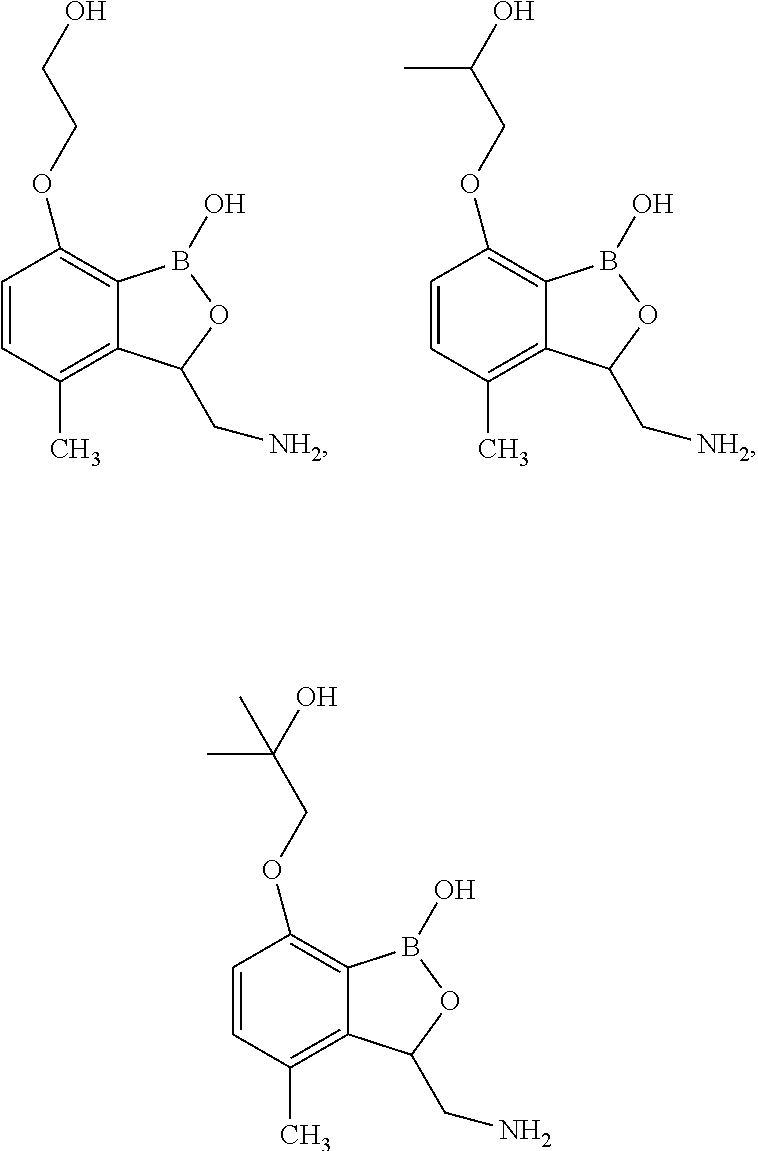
C12=C(C)C=CC(OCC(O)(C)C)=C1B(O)OC2CN.C12=C(C)C=CC(OCCO)=C1B(O)OC2C[NH2].C12=C(C)C=CC(OCC(O)C)=C1B(O)OC2C[NH2]
